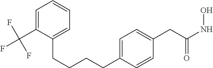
C1=C(CCCCC2=CC=C(CC(NO)=O)C=C2)C(C(F)(F)F)=CC=C1
